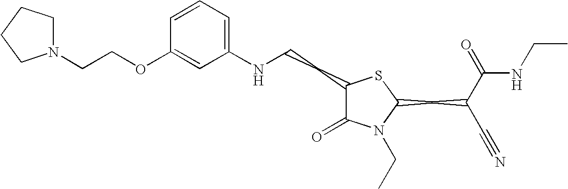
C1=CC=C(NCCC2C(=O)N(CC)C(CC(C#N)C(=O)NCC)S2)C=C1OCCN1CCCC1
